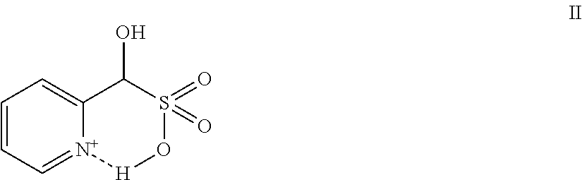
C1=CC=[N+]2C(=C1)C(O)S(=O)(=O)O[H]2
